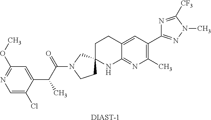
[DIAST-1].C1=C(Cl)C(C(C(N2CCC3(C2)CCC2=CC(C4=NN(C)C([CF3])=N4)=C(C)N=C2N3)=O)C)=CC(OC)=N1
